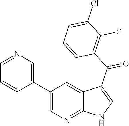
C1(C2=CN=CC=C2)=CN=C2C(=C1)C(C(C1=C(Cl)C(Cl)=CC=C1)=O)=CN2
